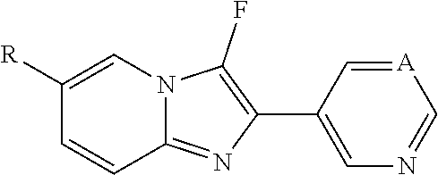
C1=C(C2=C(F)N3C(=N2)C=CC([R])=C3)C=[A]C=N1
